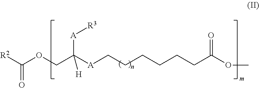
[R2]C(OCC([A]CCCCCCC(OC)=O)([A][R3])[H])=O
